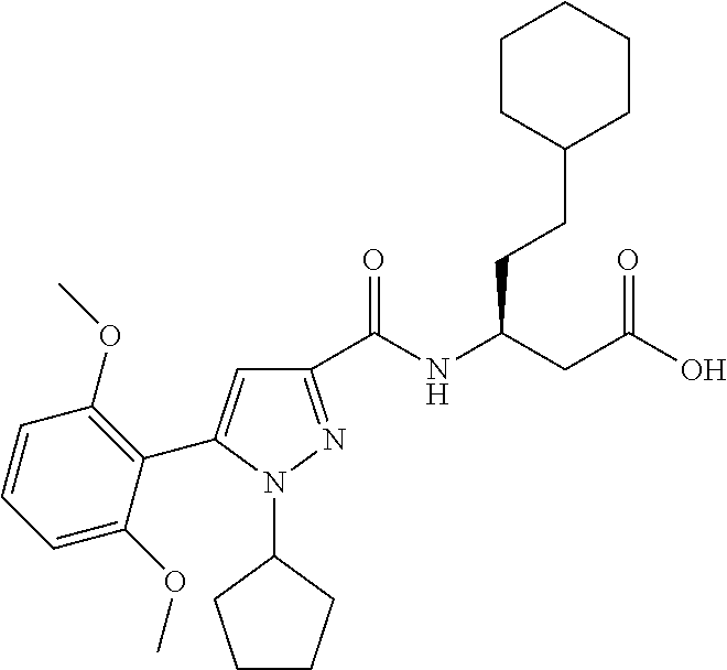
C1(C(NC(CC(O)=O)CCC2CCCCC2)=O)=NN(C2CCCC2)C(C2=C(OC)C=CC=C2OC)=C1
